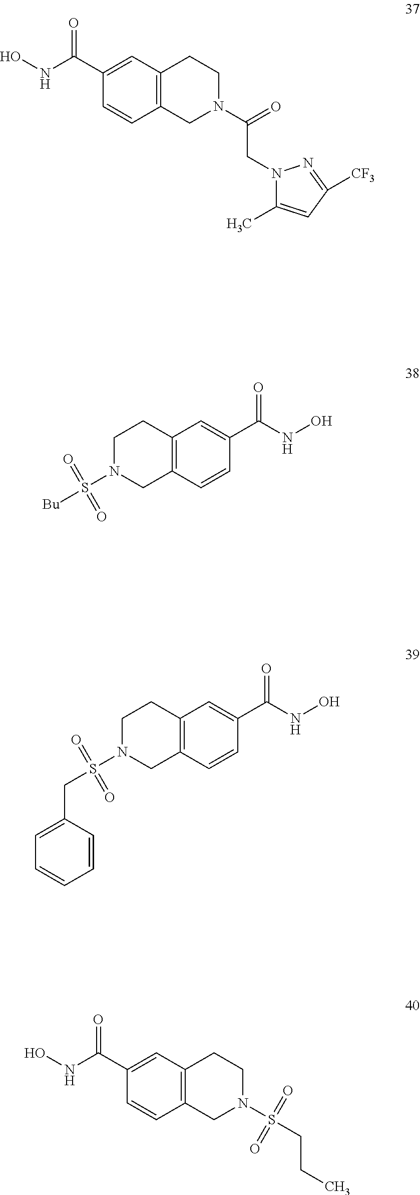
C1(C(NO)=O)=CC2=C(C=C1)CN(C(=O)CN1C(C)=CC([CF3])=N1)CC2.C1N(S([Bu])(=O)=O)CC2=C(C1)C=C(C(NO)=O)C=C2.C1N(S(CC2=CC=CC=C2)(=O)=O)CC2=C(C1)C=C(C(NO)=O)C=C2.C1(C(NO)=O)=CC2=C(C=C1)CN(S(=O)(CCC)=O)CC2
